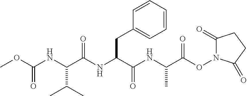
COC(NC(C(NC(C(NC(C(ON1C(=O)CCC1=O)=O)C)=O)CC1=CC=CC=C1)=O)C(C)C)=O
